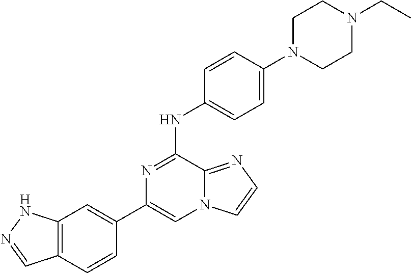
C1(C2=CC3=C(C=C2)C=NN3)=CN2C(=NC=C2)C(NC2=CC=C(N3CCN(CC)CC3)C=C2)=N1
